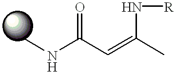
CC(=CC(NC)=O)N[R]
